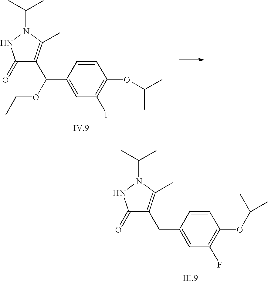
C1(=O)C(C(OCC)C2=CC(F)=C(OC(C)C)C=C2)=C(C)N(C(C)C)N1.C1(=O)C(CC2=CC(F)=C(OC(C)C)C=C2)=C(C)N(C(C)C)N1
